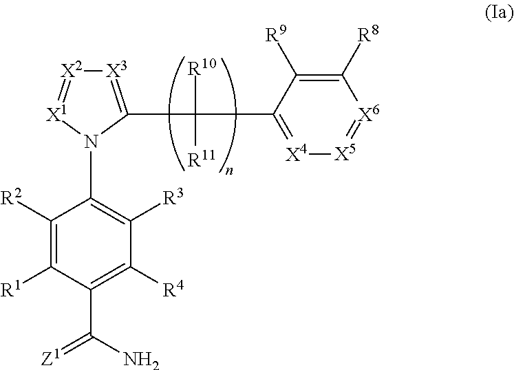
C1([R1])=C([R2])C(N2C(C(C3=[X4][X5]=[X6]C([R8])=C3[R9])([R10])[R11])=[X3][X2]=[X1]2)=C([R3])C([R4])=C1C(N)=[Z1]
